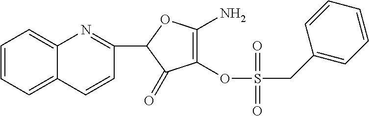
C1(C2C(=O)C(OS(CC3=CC=CC=C3)(=O)=O)=C(N)O2)=NC2=CC=CC=C2C=C1
